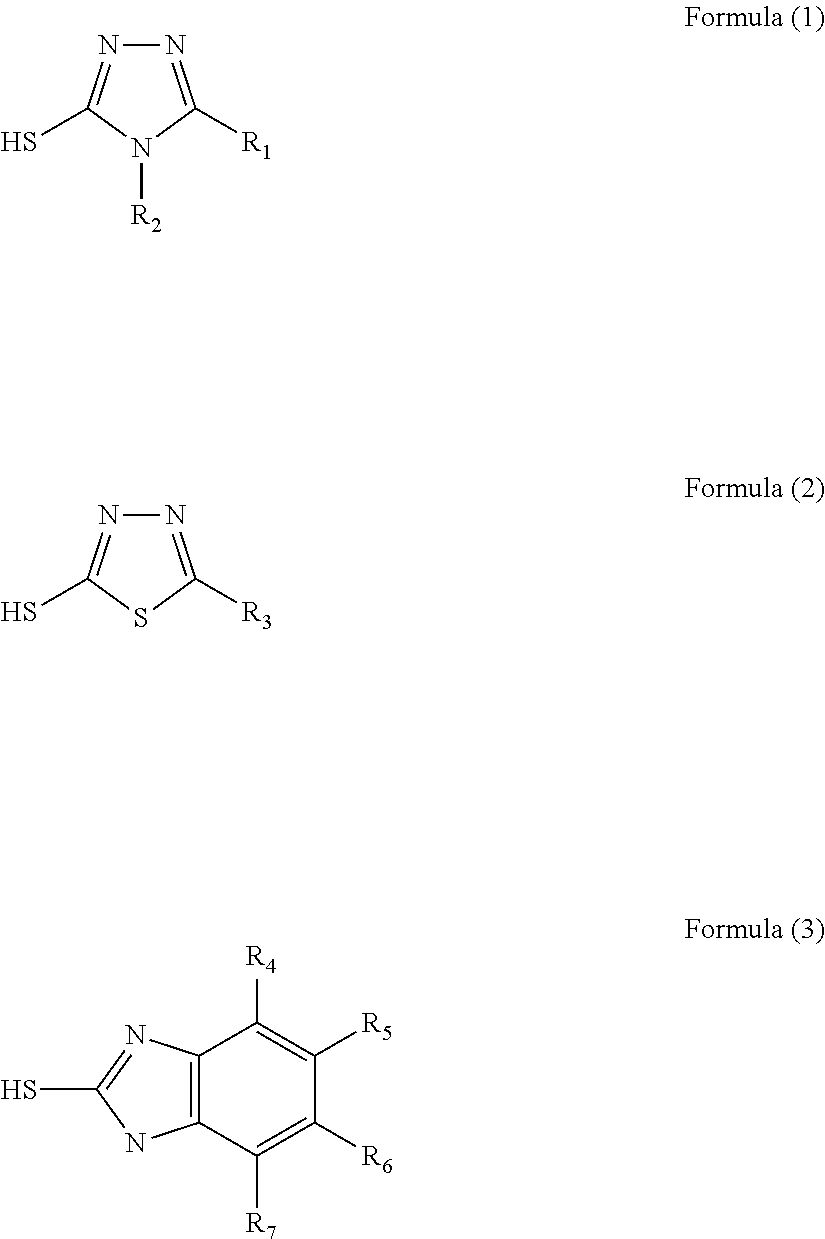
N1=C([R1])N([R2])C(S)=N1.N1=C([R3])SC(S)=N1.C12=C(C([R7])=C([R6])C([R5])=C1[R4])NC(S)=N2
